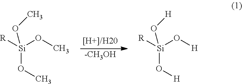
[R][Si](OC)(OC)OC.[-CH3OH].[R][Si](O[H])(O[H])O[H]
